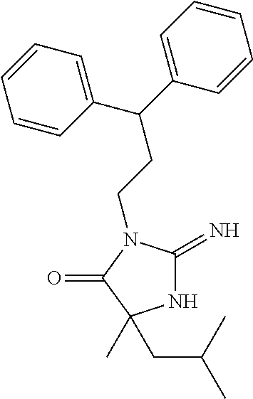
N1C(=N)N(CCC(C2=CC=CC=C2)C2=CC=CC=C2)C(=O)C1(C)CC(C)C
